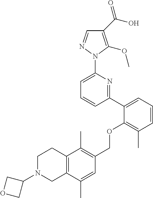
C1(C(O)=O)=C(OC)N(C2=CC=CC(C3=CC=CC(C)=C3OCC3=C(C)C4=C(C(C)=C3)CN(C3COC3)CC4)=N2)N=C1
